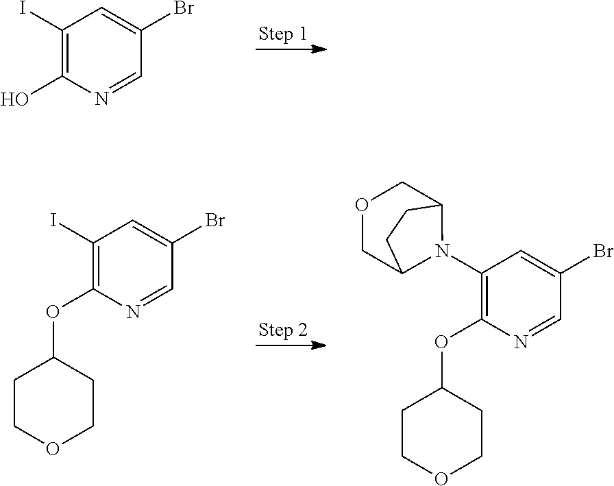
C1(I)=C(O)N=CC(Br)=C1.C1(I)=C(OC2CCOCC2)N=CC(Br)=C1.C1(N2C3COCC2CC3)=C(OC2CCOCC2)N=CC(Br)=C1
